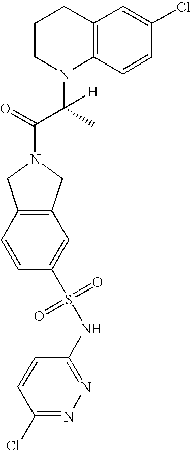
C1=CC(S(NC2=NN=C(Cl)C=C2)(=O)=O)=CC2=C1CN(C(=O)C(C)(N1C3=C(CCC1)C=C(Cl)C=C3)[H])C2
